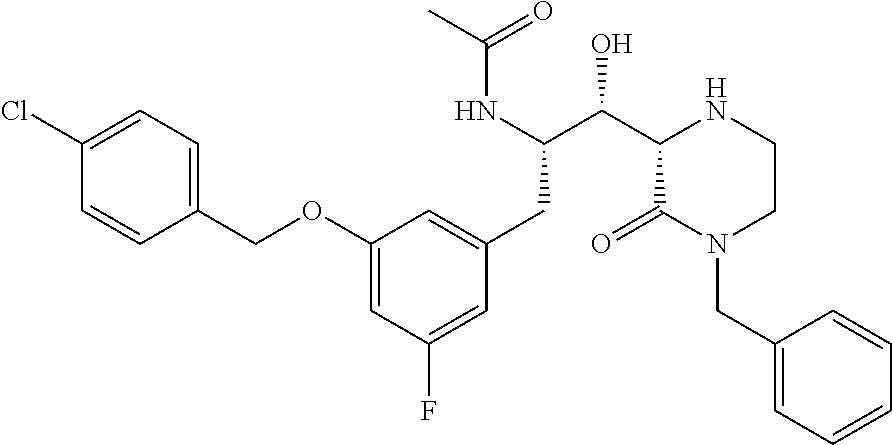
C1(OCC2=CC=C(Cl)C=C2)=CC(F)=CC(CC(C(C2C(=O)N(CC3=CC=CC=C3)CCN2)O)NC(C)=O)=C1
